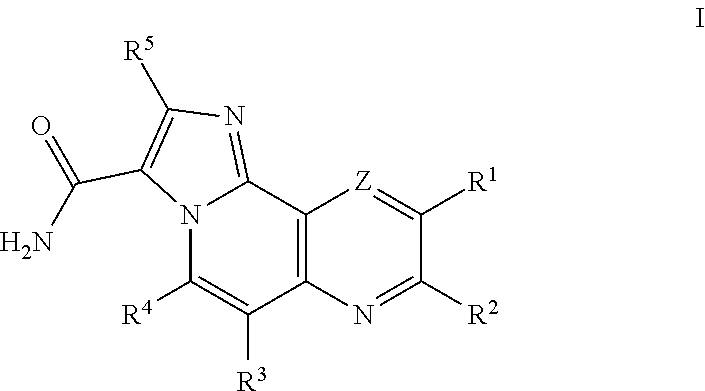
C(N)(=O)C1=C([R5])N=C2N1C([R4])=C([R3])C1=C2[Z]=C([R1])C([R2])=N1
